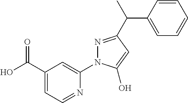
C1(C(O)=O)=CC=NC(N2N=C(C(C3=CC=CC=C3)C)C=C2O)=C1
